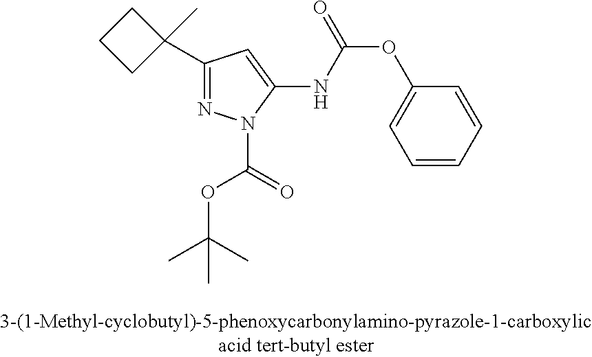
C1(C2(C)CCC2)=NN(C(=O)OC(C)(C)C)C(NC(OC2=CC=CC=C2)=O)=C1
